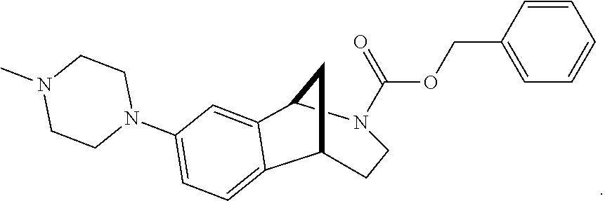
C1=CC(COC(N2CCC3C4=CC=C(N5CCN(C)CC5)C=C4C2C3)=O)=CC=C1
